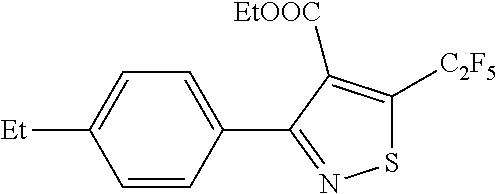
C1=CC(C2=NSC([C2F5])=C2[EtOOC])=CC=C1[Et]
